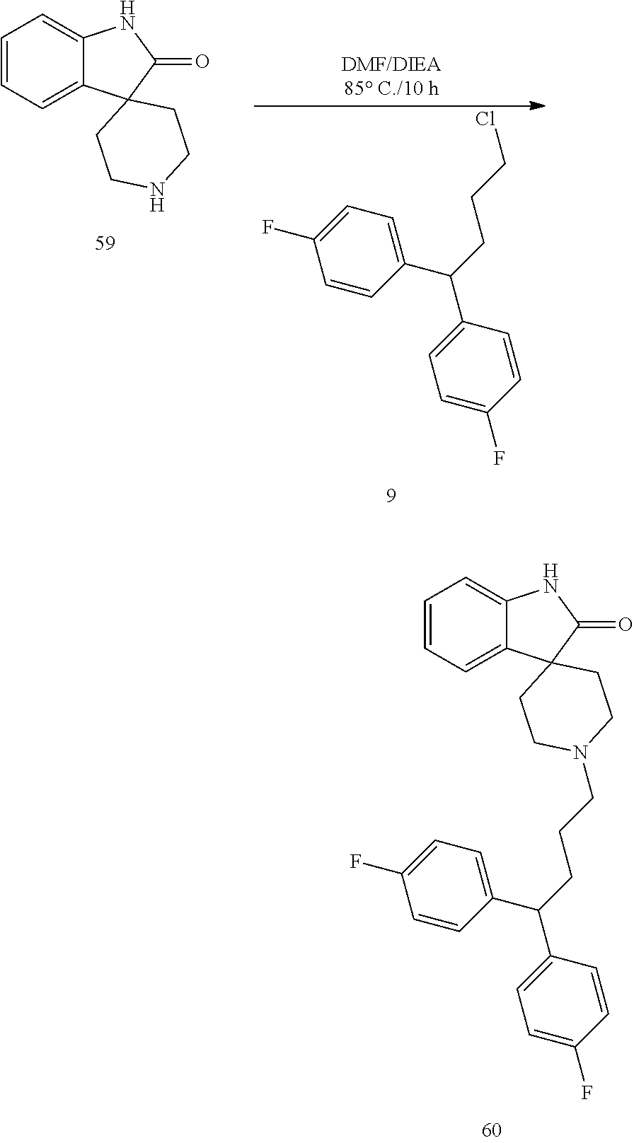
C1=CC=C2C(=C1)NC(=O)C21CCN(CCCC(C2=CC=C(F)C=C2)C2=CC=C(F)C=C2)CC1.C1=CC=C2C(=C1)NC(=O)C21CCNCC1.C1=C(F)C=CC(C(CCCCl)C2=CC=C(F)C=C2)=C1
